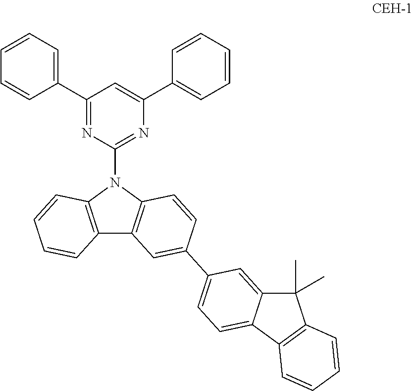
C12=C(N(C3=NC(C4=CC=CC=C4)=CC(C4=CC=CC=C4)=N3)C3=C1C=C(C1=CC=C4C(=C1)C(C)(C)C1=C4C=CC=C1)C=C3)C=CC=C2
